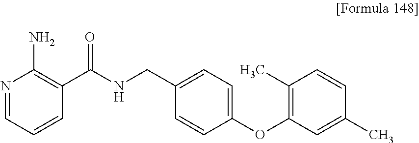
N1=CC=CC(C(NCC2=CC=C(OC3=C(C)C=CC(C)=C3)C=C2)=O)=C1N
